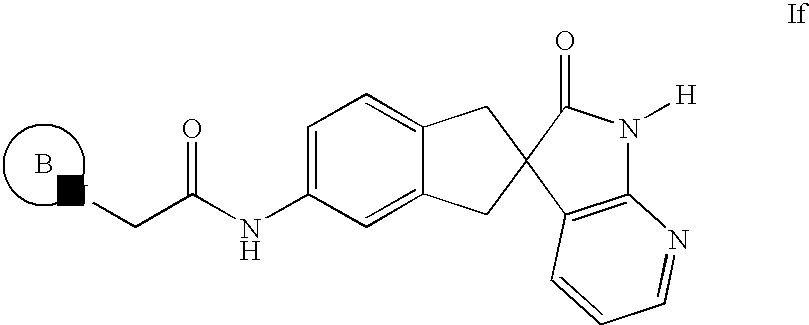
C(C(NC1=CC=C2C(=C1)CC1(C2)C2=C(N([H])C1=O)N=CC=C2)=O)N.B
